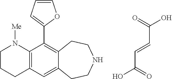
O=C(O)C=CC(=O)O.C1CCC2=C(N1[Me])C(C1=CC=CO1)=C1C(=C2)CCNCC1
